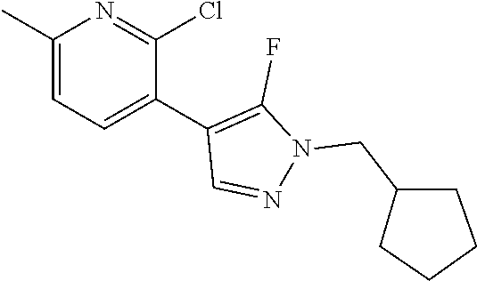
C1(C)=CC=C(C2=C(F)N(CC3CCCC3)N=C2)C(Cl)=N1
